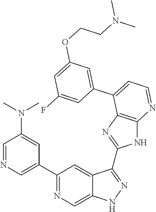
C1(C2=NC=C3C(=C2)C(C2=NC4=C(N2)N=CC=C4C2=CC(OCCN(C)C)=CC(F)=C2)=NN3)=CN=CC(N(C)C)=C1
